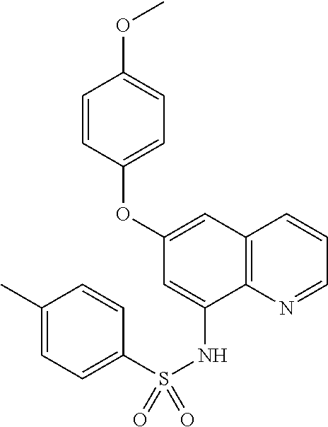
C1=C(OC2=CC=C(OC)C=C2)C=C(NS(=O)(C2=CC=C(C)C=C2)=O)C2=C1C=CC=N2
